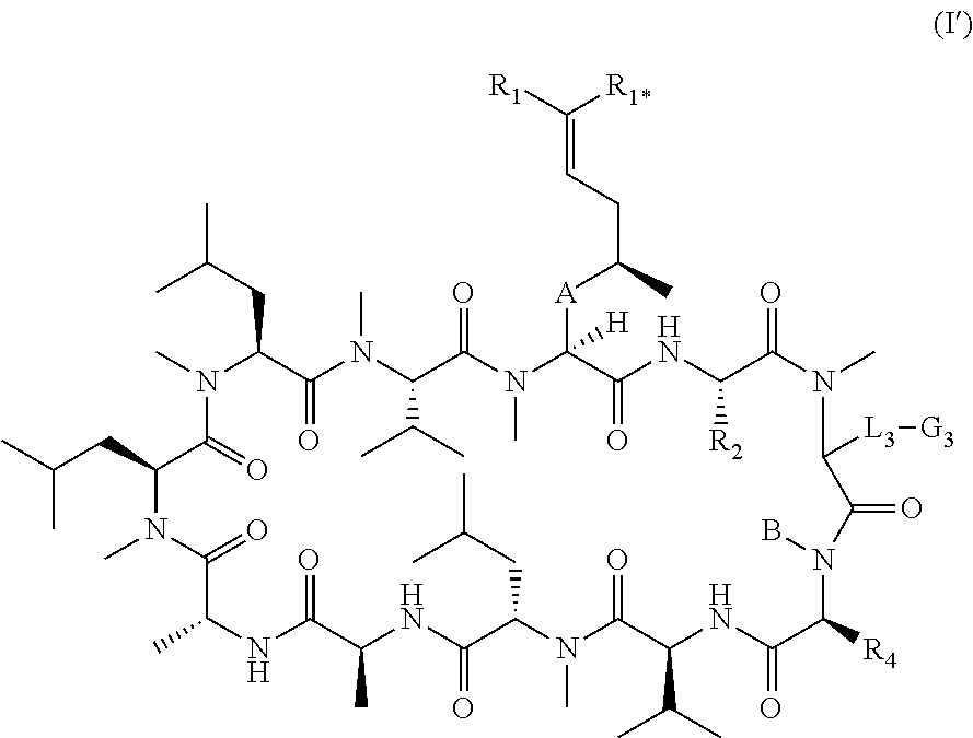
CC(CC1C(=O)N(C)C(C(C)C)C(=O)N(C)C([A]C(CC=C([R1])[R1*])C)([H])C(=O)NC([R2])C(=O)N(C)C([L3][G3])C(=O)N(B)C([R4])C(=O)NC(C(C)C)C(=O)N(C)C(CC(C)C)C(=O)NC(C)C(=O)NC(C)C(=O)N(C)C(CC(C)C)C(=O)N1C)C
